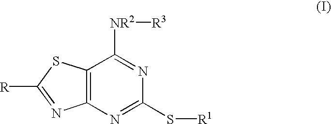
C12=C(N=C(S[R1])N=C1[NR2][R3])N=C([R])S2
